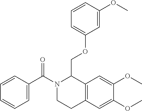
C1(C(N2CCC3=C(C2COC2=CC=CC(OC)=C2)C=C(OC)C(OC)=C3)=O)=CC=CC=C1
